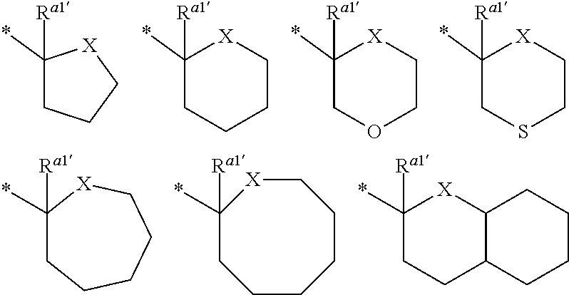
C1(*)([Ra1])CCC[X]1.*C1([Ra1])CCCC[X]1.*C1([Ra1])COCC[X]1.*C1([Ra1])CSCC[X]1.[Ra1]C1(*)CCCCC[X]1.[Ra1]C1(*)[X]CCCCCC1.[Ra1]C1(*)CCC2C([X]1)CCCC2
